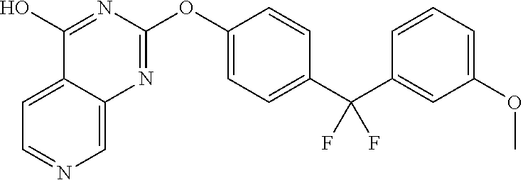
C12=CC=NC=C1N=C(OC1=CC=C(C(C3=CC(OC)=CC=C3)(F)F)C=C1)N=C2O
